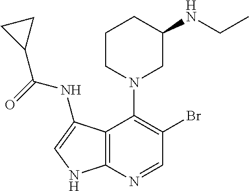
C1CN(C2=C(Br)C=NC3=C2C(NC(=O)C2CC2)=CN3)CC(NCC)C1
